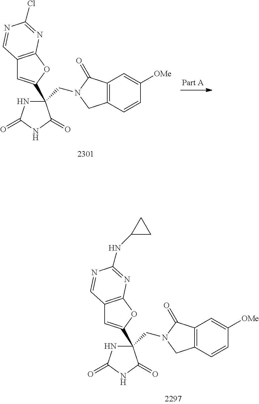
N1C(=O)NC(=O)C1(CN1C(=O)C2=C(C1)C=CC([OMe])=C2)C1=CC2=C(O1)N=C(NC1CC1)N=C2.N1C(=O)NC(=O)C1(CN1C(=O)C2=C(C1)C=CC([OMe])=C2)C1=CC2=C(O1)N=C(Cl)N=C2
